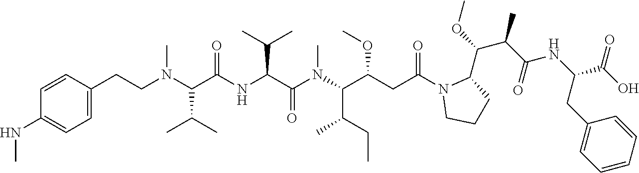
C(N(C(C(NC(C(N(C(C(CC(N1CCCC1C(OC)C(C(NC(C(O)=O)CC1=CC=CC=C1)=O)C)=O)OC)C(CC)C)C)=O)C(C)C)=O)C(C)C)C)CC1=CC=C(NC)C=C1
